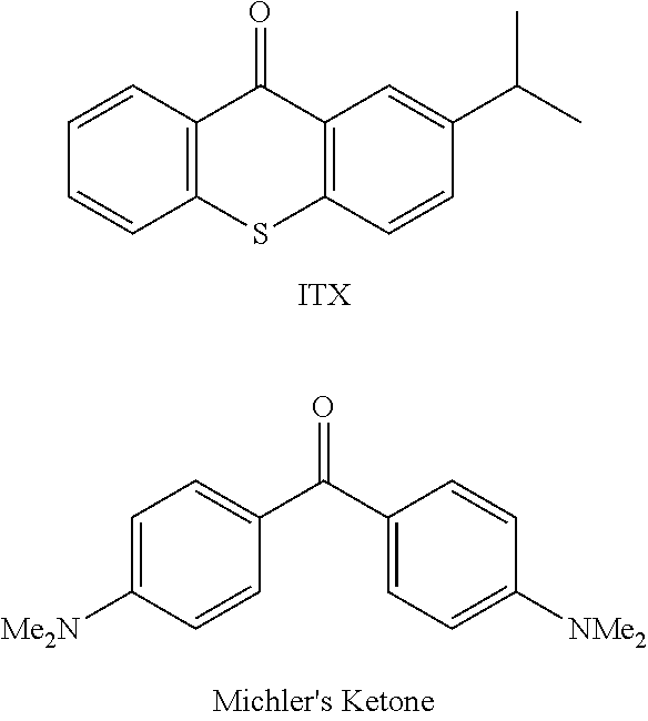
C12=C(C=CC=C1)C(=O)C1=C(S2)C=CC(C(C)C)=C1.C1=CC([Me2N])=CC=C1C(C1=CC=C([NMe2])C=C1)=O
